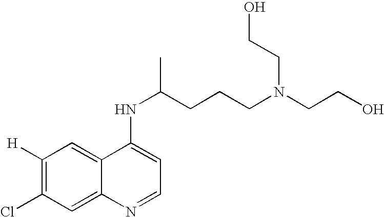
C1([H])=C(Cl)C=C2C(=C1)C(NC(CCCN(CCO)CCO)C)=CC=N2
